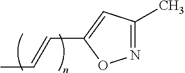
N1=C(C)C=C(C=CC)O1
